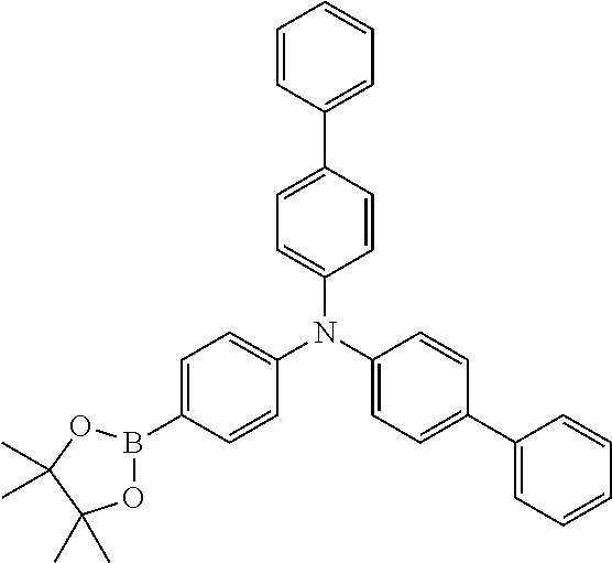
C1(C2=CC=CC=C2)=CC=C(N(C2=CC=C(B3OC(C)(C)C(C)(C)O3)C=C2)C2=CC=C(C3=CC=CC=C3)C=C2)C=C1
